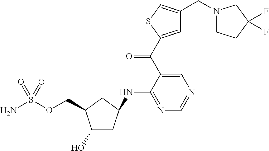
C1(O)CC(NC2=NC=NC=C2C(=O)C2=CC(CN3CCC(F)(F)C3)=CS2)CC1COS(N)(=O)=O
